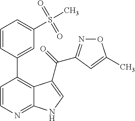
O1N=C(C(=O)C2=CNC3=NC=CC(C4=CC(S(C)(=O)=O)=CC=C4)=C32)C=C1C
